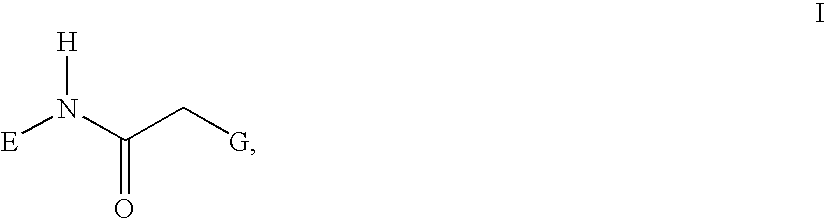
[E]N(C(C[G])=O)[H]
